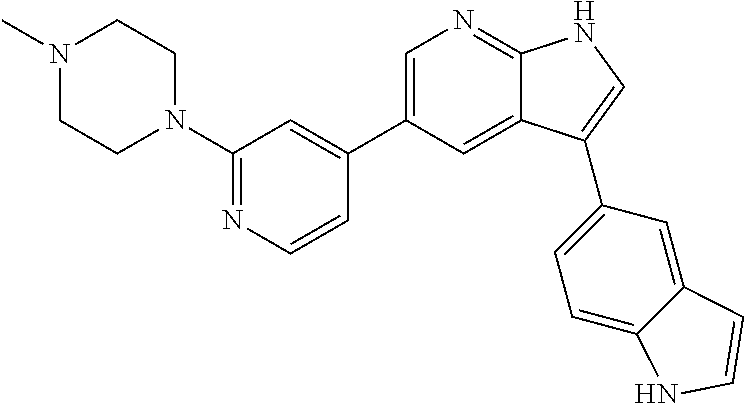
C1=C(C2=CC(N3CCN(C)CC3)=NC=C2)C=C2C(=N1)NC=C2C1=CC=C2C(=C1)C=CN2
